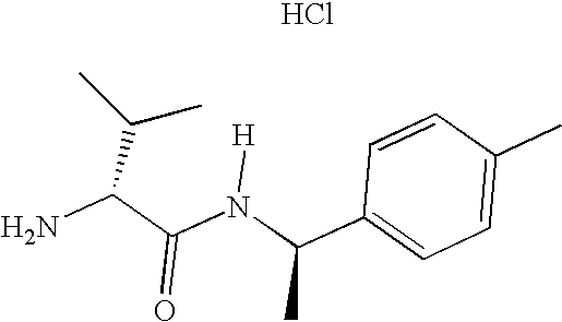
C1=CC(C)=CC=C1C(N(C(C(N)C(C)C)=O)[H])C.Cl
